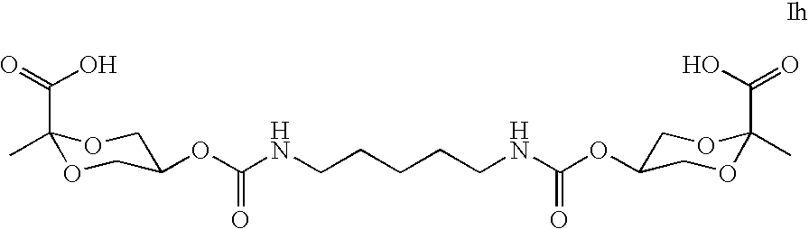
C1(C(=O)O)(C)OCC(OC(NCCCCCNC(OC2COC(C)(C(O)=O)OC2)=O)=O)CO1
